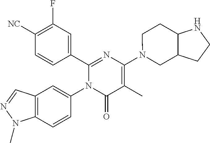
C1(C2=CC(F)=C([CN])C=C2)=NC(N2CC3C(CC2)NCC3)=C(C)C(=O)N1C1=CC2=C(C=C1)N(C)N=C2
